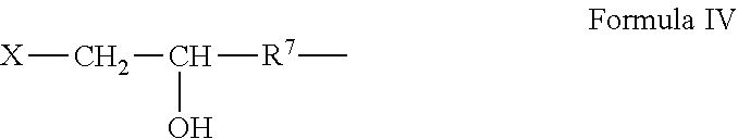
[X]CC([R7]C)O
